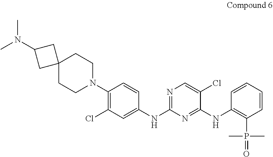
C1=CC(NC2=NC(NC3=CC(Cl)=C(N4CCC5(CC4)CC(N(C)C)C5)C=C3)=NC=C2Cl)=C(P(C)(C)=O)C=C1
